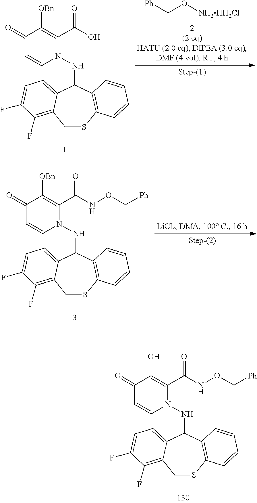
C1SC2=C(C(NN3C(C(O)=O)=C([OBn])C(=O)C=C3)C3=CC=C(F)C(F)=C13)C=CC=C2.[Ph]CO[NH2HH2Cl].C1SC2=C(C(NN3C(C(NOC[Ph])=O)=C([OBn])C(=O)C=C3)C3=CC=C(F)C(F)=C13)C=CC=C2.C1SC2=C(C(NN3C(C(NOC[Ph])=O)=C(O)C(=O)C=C3)C3=CC=C(F)C(F)=C13)C=CC=C2
